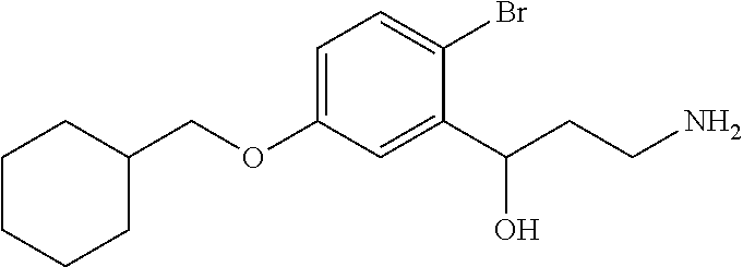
C1CCCC(COC2=CC=C(Br)C(C(CCN)O)=C2)C1
